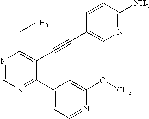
N1=CN=C(C2=CC=NC(OC)=C2)C(C#CC2=CN=C(N)C=C2)=C1CC
